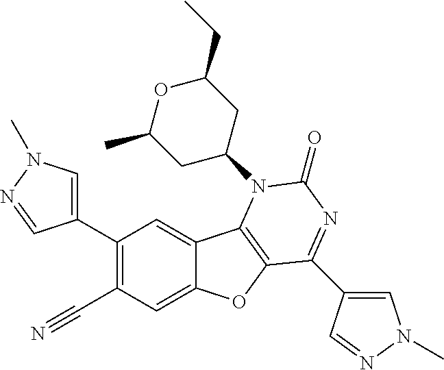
C1(C2=CN(C)N=C2)=C(C#N)C=C2C(=C1)C1=C(O2)C(C2=CN(C)N=C2)=NC(=O)N1C1CC(CC)OC(C)C1
